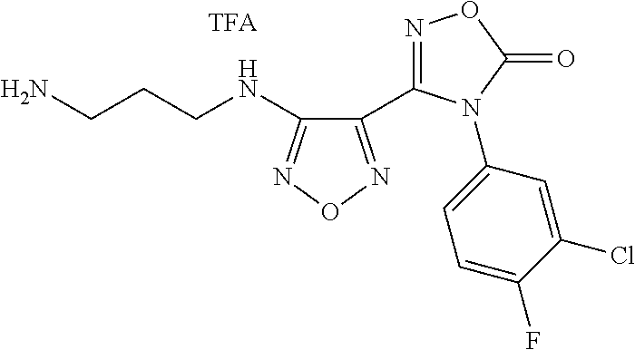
NCCCNC1=NON=C1C1=NOC(=O)N1C1=CC=C(F)C(Cl)=C1
